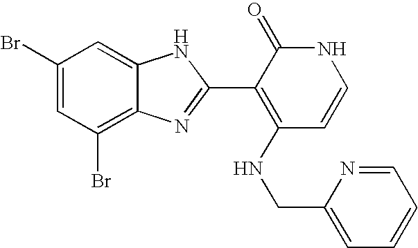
C1(Br)=C2C(=CC(Br)=C1)NC(C1=C(NCC3=CC=CC=N3)C=CNC1=O)=N2
